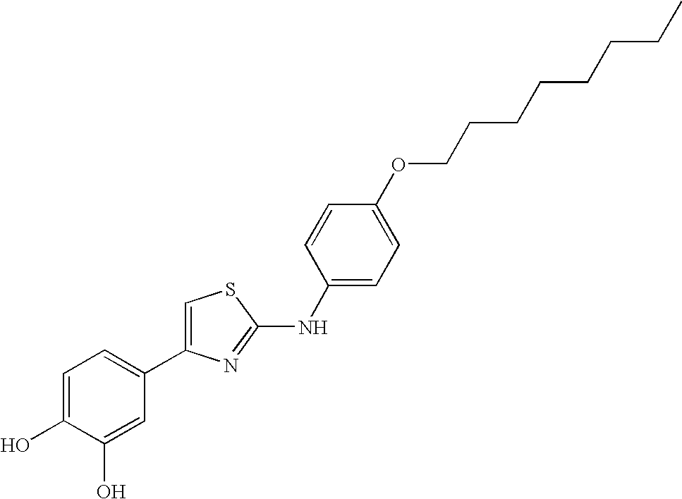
C1=C(O)C(O)=CC(C2=CSC(NC3=CC=C(OCCCCCCCC)C=C3)=N2)=C1
